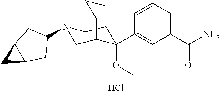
Cl.C1(C(N)=O)=CC=CC(C2(OC)C3CN(C4CC5C(C4)C5)CC2CCC3)=C1
